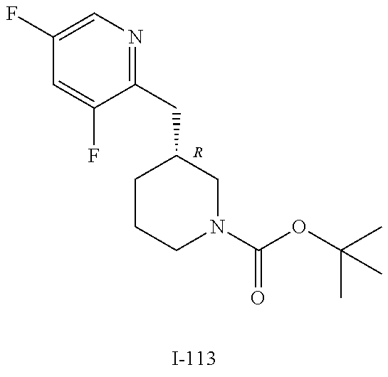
C1(F)=CN=C(CC2CCCN(C(OC(C)(C)C)=O)C2)C(F)=C1.[R]
